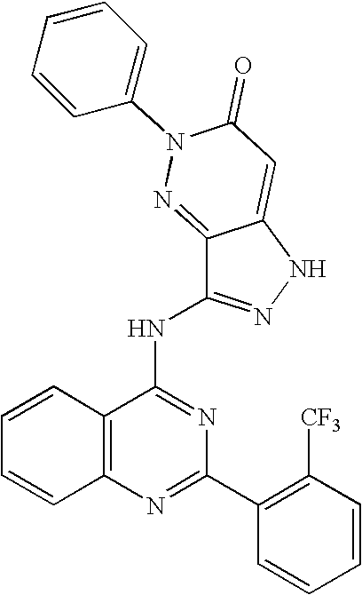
C12=C(N=C(C3=C([CF3])C=CC=C3)N=C1NC1=NNC3=CC(=O)N(C4=CC=CC=C4)N=C13)C=CC=C2
